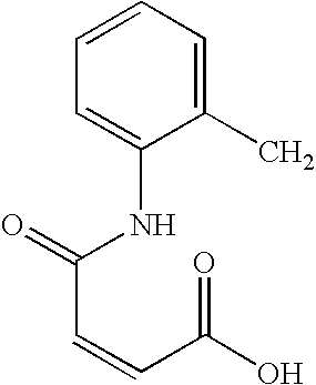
C1=CC=C(NC(C=CC(O)=O)=O)C(C)=C1
